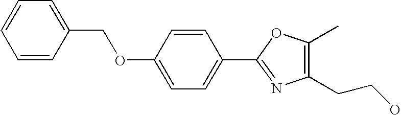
C1=CC(COC2=CC=C(C3=NC(CCO)=C(C)O3)C=C2)=CC=C1
